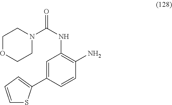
C1=CC=C(C2=CC(NC(=O)N3CCOCC3)=C(N)C=C2)S1
